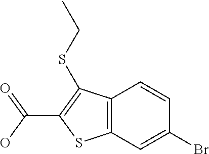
OC(=O)C1=C(SCC)C2=C(S1)C=C(Br)C=C2
